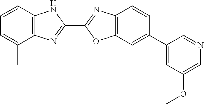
C12=C(C=CC=C1C)NC(C1=NC3=C(O1)C=C(C1=CC(OC)=CN=C1)C=C3)=N2
